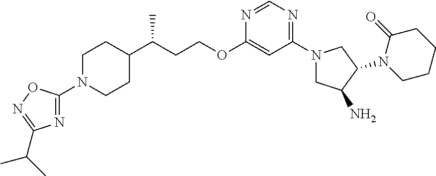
N1(C2=NC(C(C)C)=NO2)CCC(C(CCOC2=CC(N3CC(N)C(N4CCCCC4=O)C3)=NC=N2)C)CC1
